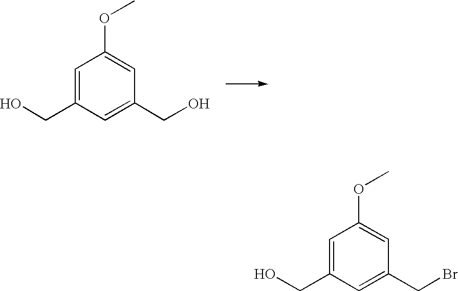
C1=C(CO)C=C(CO)C=C1OC.C1=C(CO)C=C(CBr)C=C1OC
